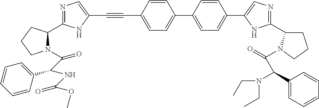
C1(C2=CN=C(C3CCCN3C(=O)C(C3=CC=CC=C3)N(CC)CC)N2)=CC=C(C2=CC=C(C#CC3=CN=C(C4N(C(C(NC(OC)=O)C5=CC=CC=C5)=O)CCC4)N3)C=C2)C=C1
